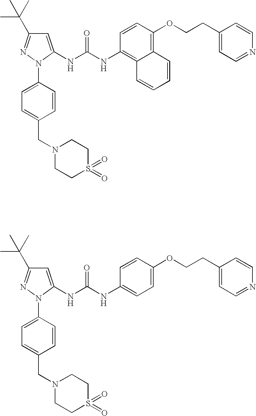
C1=C(NC(NC2=C3C(=C(OCCC4=CC=NC=C4)C=C2)C=CC=C3)=O)N(C2=CC=C(CN3CCS(=O)(=O)CC3)C=C2)N=C1C(C)(C)C.C1=C(NC(NC2=CC=C(OCCC3=CC=NC=C3)C=C2)=O)N(C2=CC=C(CN3CCS(=O)(=O)CC3)C=C2)N=C1C(C)(C)C
